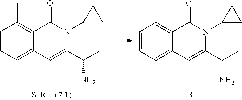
C1=CC=C2C(=C1C)C(=O)N(C1CC1)C(C(N)C)=C2.C1=CC=C2C(=C1C)C(=O)N(C1CC1)C(C(N)C)=C2.S
